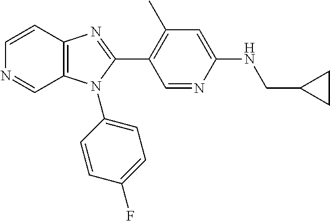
C1=CC2=C(C=N1)N(C1=CC=C(F)C=C1)C(C1=C(C)C=C(NCC3CC3)N=C1)=N2
